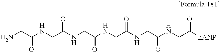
NCC(NCC(NCC(NCC(NCC(NCC([hANP])=O)=O)=O)=O)=O)=O
